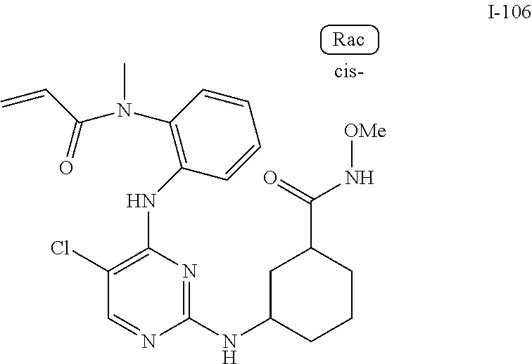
C1(Cl)=C(NC2=C(N(C)C(C=C)=O)C=CC=C2)N=C(NC2CCCC(C(=O)N[OMe])C2)N=C1
